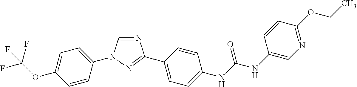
C1=C(OC(F)(F)F)C=CC(N2C=NC(C3=CC=C(NC(NC4=CN=C(OCC)C=C4)=O)C=C3)=N2)=C1
